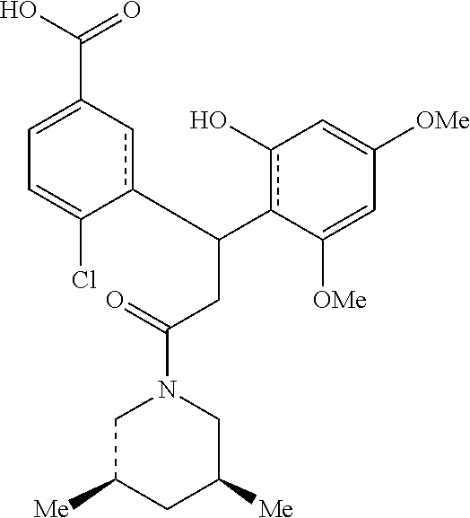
C(c1c(O)C=C([OMe])C=C1[OMe])(CC(N1CC([Me])CC([Me])C1)=O)c1cC(C(O)=O)=CC=C1Cl
